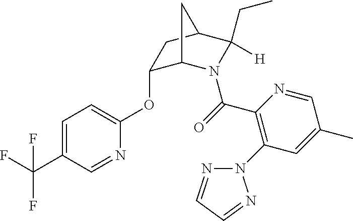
C1(OC2=CC=C(C(F)(F)F)C=N2)C2N(C(=O)C3=C(N4N=CC=N4)C=C(C)C=N3)C(CC)([H])C(C1)C2
